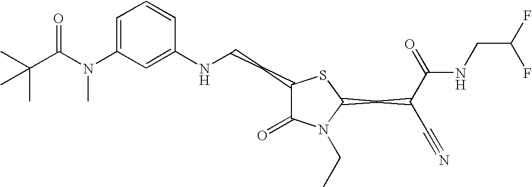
C1=C(N(C(C(C)(C)C)=O)C)C=C(NCCC2C(=O)N(CC)C(CC(C#N)C(=O)NCC(F)F)S2)C=C1
